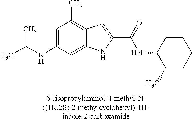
C12=CC(NC(C)C)=CC(C)=C1C=C(C(=O)NC1C(C)CCCC1)N2
